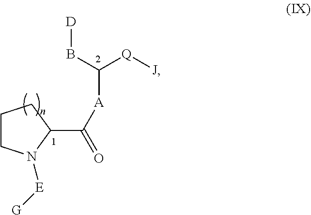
C1CN([E][G])C(C([A]C([Q][J])B[D])=O)C1
